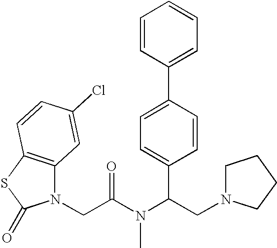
C1(C(N(C(CN2C3=C(SC2=O)C=CC(Cl)=C3)=O)C)CN2CCCC2)=CC=C(C2=CC=CC=C2)C=C1
